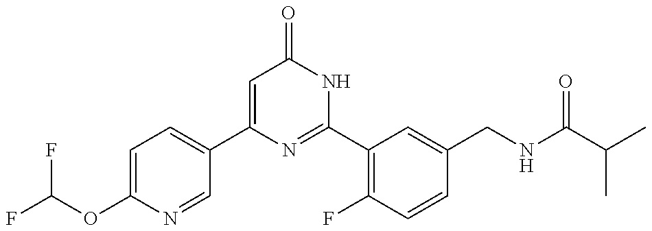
C1(C2=CC=C(OC(F)F)N=C2)=CC(=O)NC(C2=C(F)C=CC(CNC(C(C)C)=O)=C2)=N1
